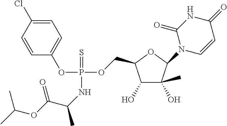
C1(O)C(O)(C)C(N2C=CC(=O)NC2=O)OC1COP(OC1=CC=C(Cl)C=C1)(=S)NC(C)C(OC(C)C)=O
